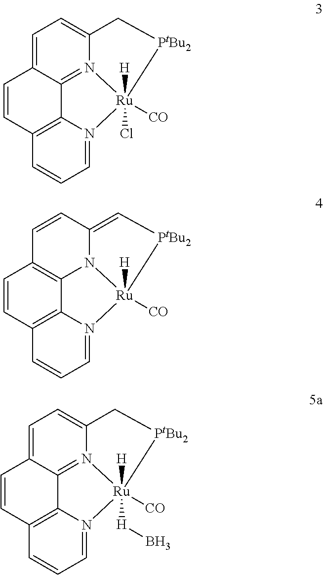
C1=CC2=C3C4=N5C(=CC=C14)C[PtBu2][Ru]5([CO])([H])(Cl)N3=CC=C2.C1=CC2=C3C4=C1C=CC1=C[PtBu2][Ru]([CO])([H])(N3=CC=C2)N41.C1=CC2=C3C4=N5C(=CC=C14)C[PtBu2][Ru]5([CO])([H])([H]B)N3=CC=C2
